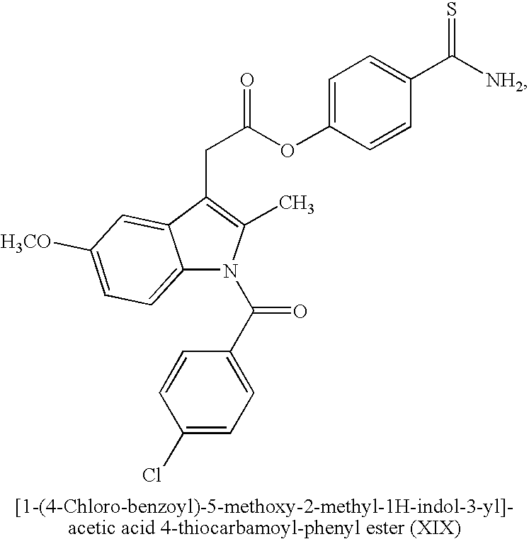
O(C1=CC=C(C([NH2])=S)C=C1)C(CC1=C(C)N(C(C2=CC=C(Cl)C=C2)=O)C2=CC=C([H3CO])C=C12)=O
